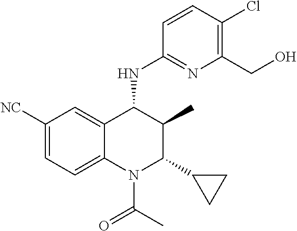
C1([NC])=CC=C2C(=C1)C(NC1=NC(CO)=C(Cl)C=C1)C(C)C(C1CC1)N2C(C)=O
